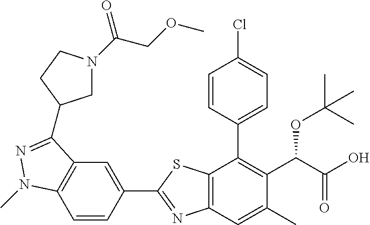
C1=CC(C2=NC3=C(S2)C(C2=CC=C(Cl)C=C2)=C(C(C(O)=O)OC(C)(C)C)C(C)=C3)=CC2=C1N(C)N=C2C1CN(C(=O)COC)CC1
